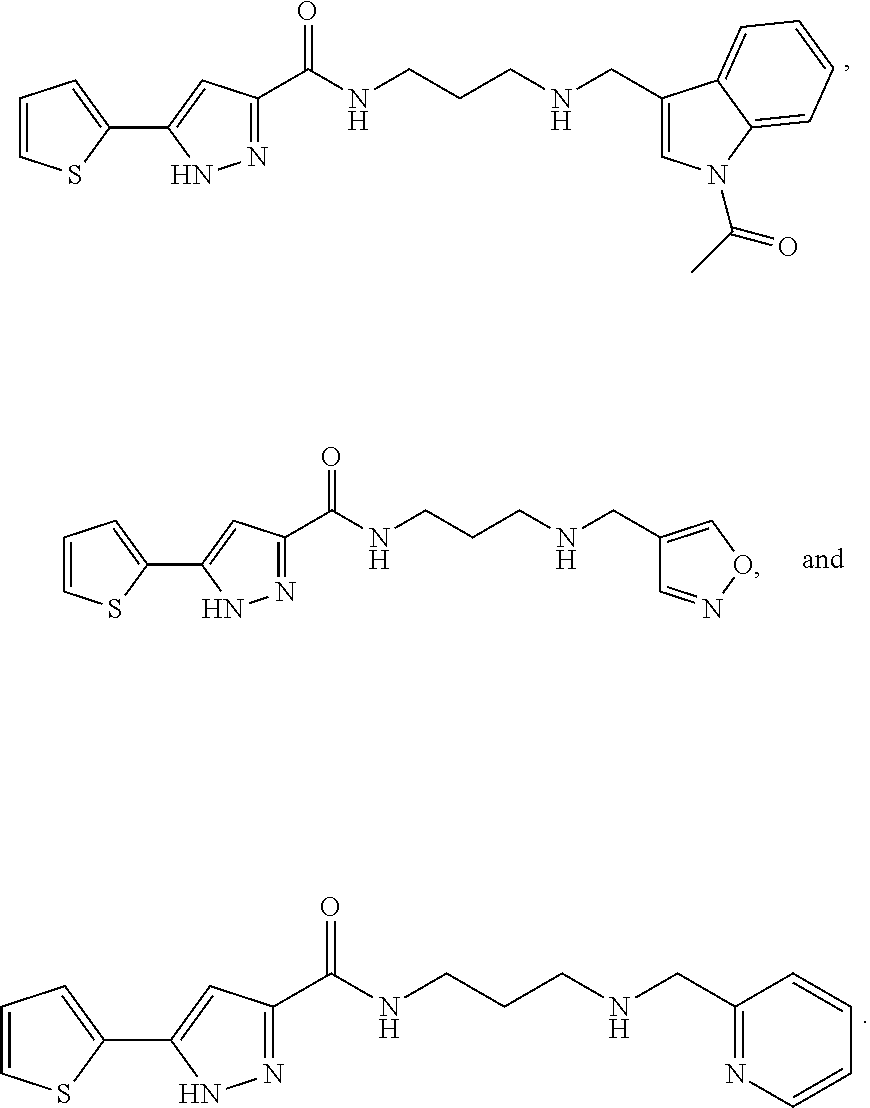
C(NCCCNC(C1=NNC(C2=CC=CS2)=C1)=O)C1=NC=CC=C1.C(NCCCNC(C1=NNC(C2=CC=CS2)=C1)=O)C1=CN(C(C)=O)C2=CC=CC=C12.C(NCCCNC(C1=NNC(C2=CC=CS2)=C1)=O)C1=CON=C1
